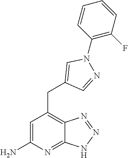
C1=C(N)N=C2C(=C1CC1=CN(C3=C(F)C=CC=C3)N=C1)N=NN2
